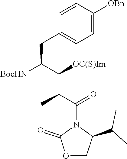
C1=CC([OBn])=CC=C1CC(C(C(C)C(N1C(=O)OCC1C(C)C)=O)[OC(S)Im])[BocHN]
